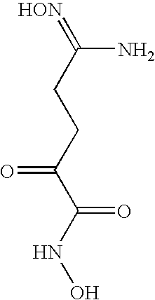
[HON]=C(CCC(C(NO)=O)=O)N
